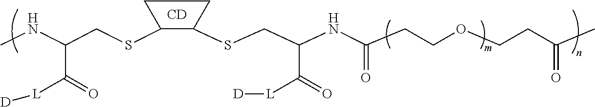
C1(SCC(NC)C([L][D])=O)C(SCC(NC(CCOCCC(C)=O)=O)C([L][D])=O)CC1.[CD]
